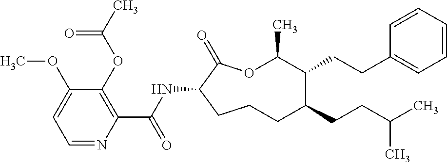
C1CC(NC(C2=C(OC(C)=O)C(OC)=CC=N2)=O)C(=O)OC(C)C(CCC2=CC=CC=C2)C(CCC(C)C)C1
